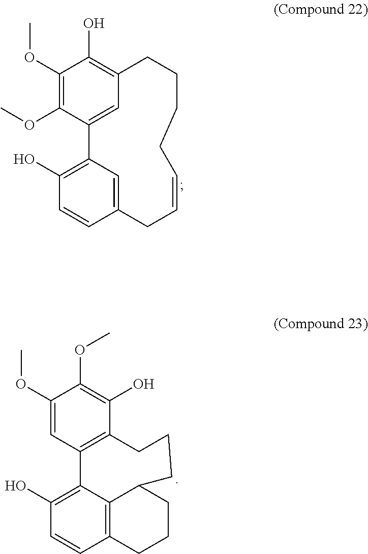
C12=CC(=C(O)C(OC)=C1OC)CCCCC=CCC1=CC2=C(O)C=C1.C12=C(C(O)=C(OC)C(OC)=C1)CCCC1C3=C(C=CC(O)=C23)CCC1
